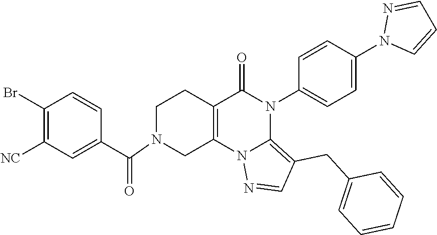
C1(Br)=C([NC])C=C(C(=O)N2CC3=C(CC2)C(=O)N(C2=CC=C(N4C=CC=N4)C=C2)C2=C(CC4=CC=CC=C4)C=NN32)C=C1
